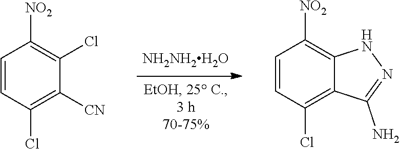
C1=CC(Cl)=C([CN])C(Cl)=C1[NO2].[NH2NH2H2O].C1=CC(Cl)=C2C(=C1[NO2])NN=C2N
